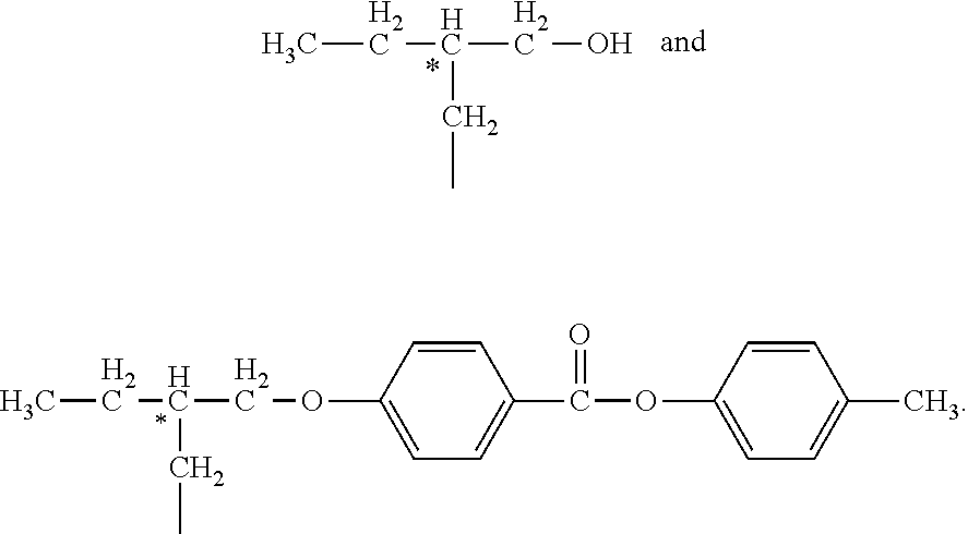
CCC(CO)CC.CCC(COC1=CC=C(C(OC2=CC=C(C)C=C2)=O)C=C1)CC
